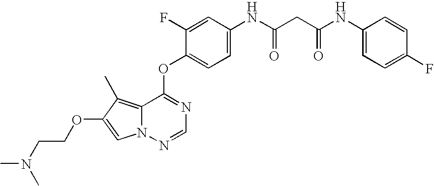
C1=C(F)C(OC2=NC=NN3C2=C(C)C(OCCN(C)C)=C3)=CC=C1NC(CC(NC1=CC=C(F)C=C1)=O)=O
